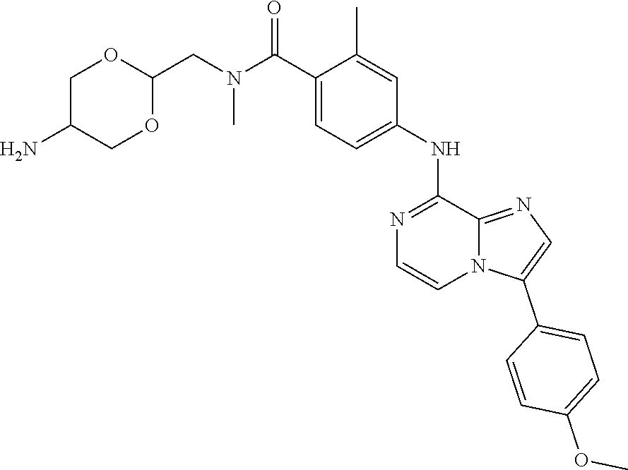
C1(C(=O)N(C)CC2OCC(N)CO2)=CC=C(NC2=NC=CN3C2=NC=C3C2=CC=C(OC)C=C2)C=C1C
